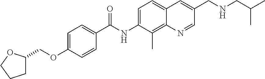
C1=C(OCC2CCCO2)C=CC(C(NC2=CC=C3C(=C2C)N=CC(CNCC(C)C)=C3)=O)=C1
